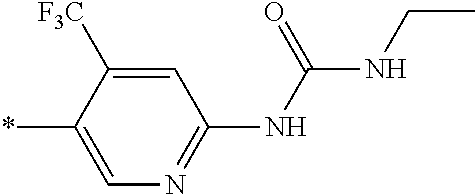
C1=C([F3C])C(*)=CN=C1NC(NCC)=O
